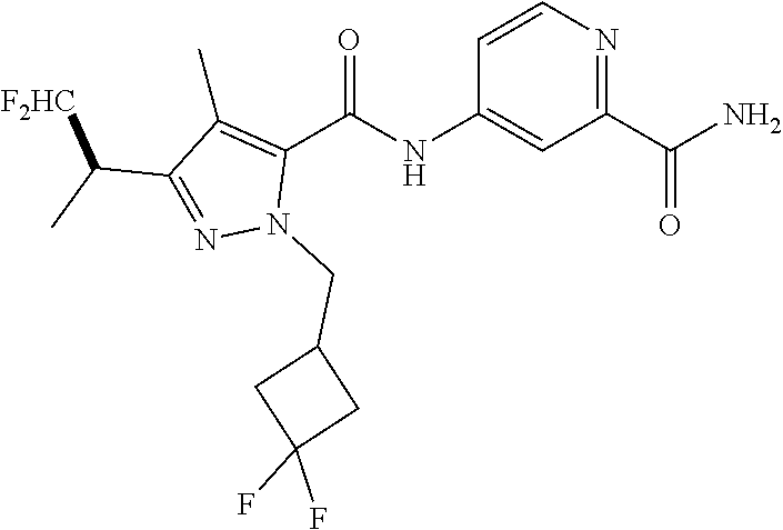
C1=CN=C(C(N)=O)C=C1NC(C1=C(C)C(C(C)[F2HC])=NN1CC1CC(F)(F)C1)=O
